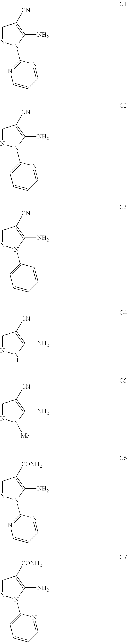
C1=NN(C2=NC=CC=N2)C(N)=C1[CN].C1=NN(C2=CC=CC=N2)C(N)=C1[CN].C1=NN(C2=CC=CC=C2)C(N)=C1[CN].C1=NNC(N)=C1[CN].C1=NN([Me])C(N)=C1[CN].C1=NN(C2=NC=CC=N2)C(N)=C1[CONH2].C1=NN(C2=CC=CC=N2)C(N)=C1[CONH2]
